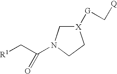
[X]1([G]C[Q])CN(C(C[R1])=O)CC1
